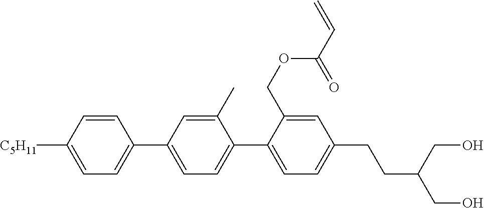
C1=CC([C5H11])=CC=C1C1=CC=C(C2=CC=C(CCC(CO)CO)C=C2COC(C=C)=O)C(C)=C1
